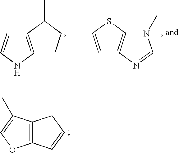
C12=C(NC=C1)CCC2C.C1=CC2=C(S1)N(C)C=N2.C12=C(C(C)=CO1)CC=C2
